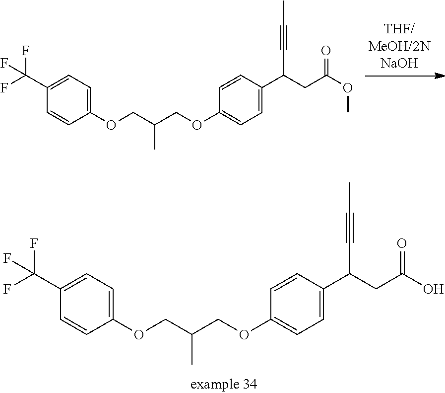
C1=C(C(CC(OC)=O)C#CC)C=CC(OCC(COC2=CC=C(C(F)(F)F)C=C2)C)=C1.C1=C(C(CC(O)=O)C#CC)C=CC(OCC(COC2=CC=C(C(F)(F)F)C=C2)C)=C1
